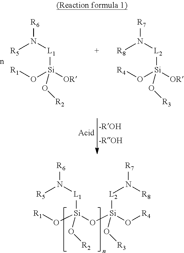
[R6]N([L1][Si](O[Si]([L2]N([R7])[R8])(O[R4])O[R3])(O[R1])O[R2])[R5].[R6]N([L1][Si]([OR])(O[R1])O[R2])[R5].[R7]N([L2][Si]([OR])(O[R4])O[R3])[R8]
